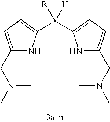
C1(CN(C)C)=CC=C(C([H])(C2=CC=C(CN(C)C)N2)[R])N1
